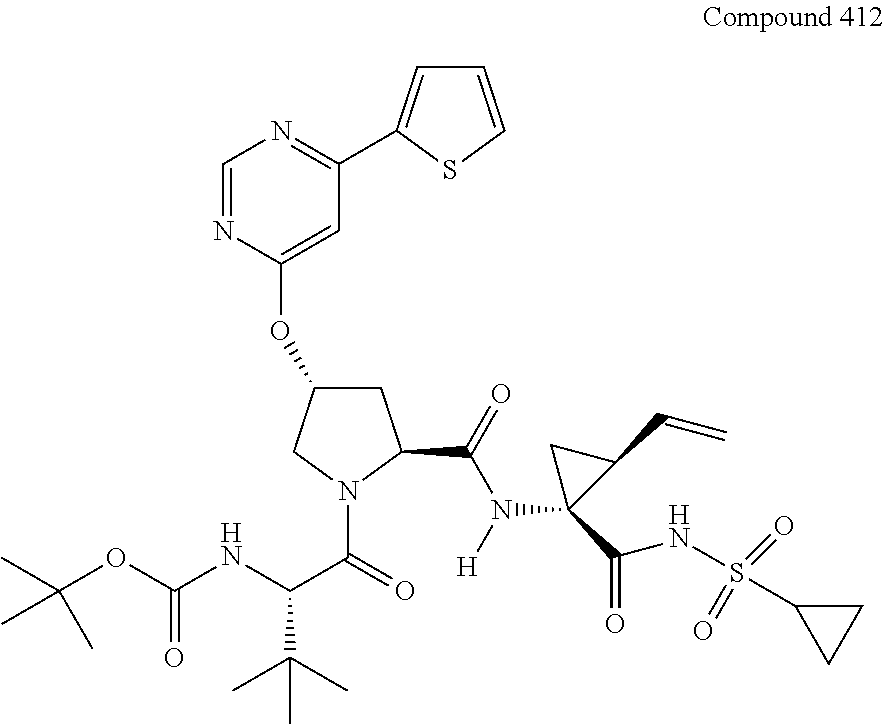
C1=NC(OC2CC(C(=O)N([H])C3(C(=O)NS(C4CC4)(=O)=O)C(C=C)C3)N(C(=O)C(NC(OC(C)(C)C)=O)C(C)(C)C)C2)=CC(C2=CC=CS2)=N1
